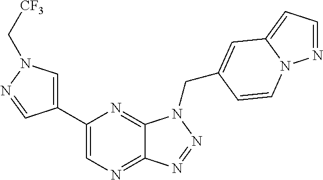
C1=C(C2=CN=C3C(=N2)N(CC2=CC4=CC=NN4C=C2)N=N3)C=NN1C[CF3]
